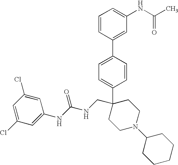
C1=CC(C2=CC(NC(C)=O)=CC=C2)=CC=C1C1(CNC(NC2=CC(Cl)=CC(Cl)=C2)=O)CCN(C2CCCCC2)CC1
